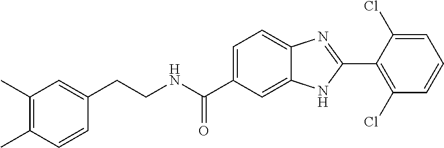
C1(C)=C(C)C=CC(CCNC(C2=CC=C3C(=C2)NC(C2=C(Cl)C=CC=C2Cl)=N3)=O)=C1
